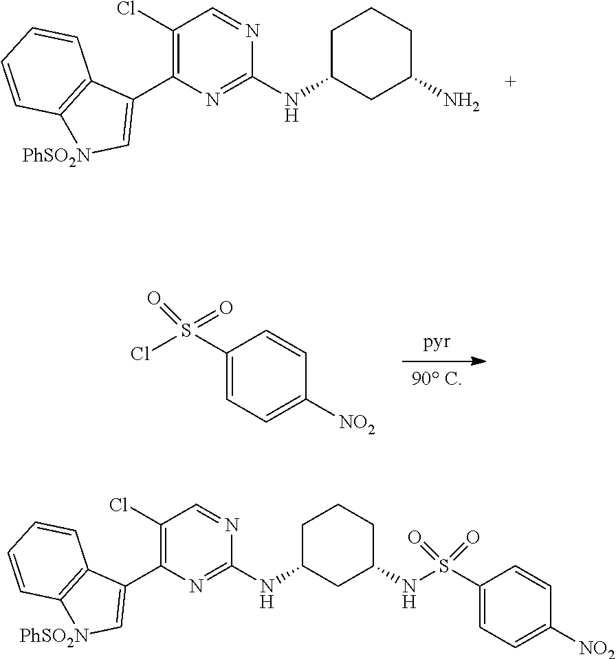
C1C(NC2=NC(C3=C[PhSO2N]C4=C3C=CC=C4)=C(Cl)C=N2)CC(N)CC1.[90 C].[pyr].C1(S(Cl)(=O)=O)=CC=C([NO2])C=C1.C1C(NC2=NC(C3=C[PhSO2N]C4=C3C=CC=C4)=C(Cl)C=N2)CC(NS(C2=CC=C([NO2])C=C2)(=O)=O)CC1
